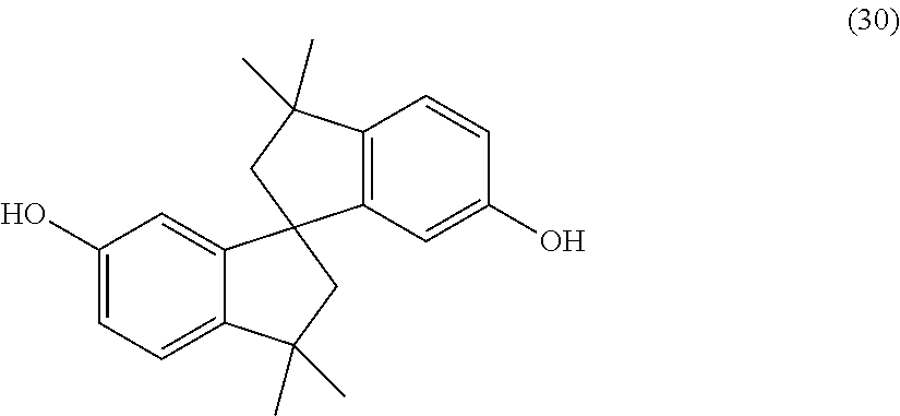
C1(O)=CC=C2C(=C1)C1(C3=C(C=CC(O)=C3)C(C)(C)C1)CC2(C)C
